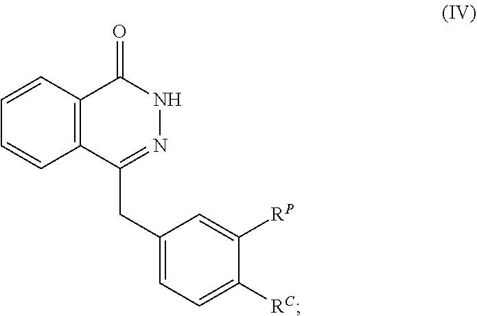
C12=C(C(=O)NN=C1CC1=CC=C([RC])C([RP])=C1)C=CC=C2
